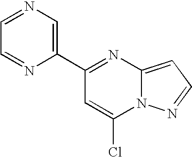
C1(C2=CN=CC=N2)=NC2=CC=NN2C(Cl)=C1
